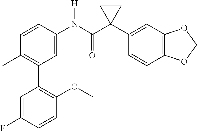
C1=C(N(C(C2(C3=CC4=C(C=C3)OCO4)CC2)=O)[H])C=CC(C)=C1C1=C(OC)C=CC(F)=C1
